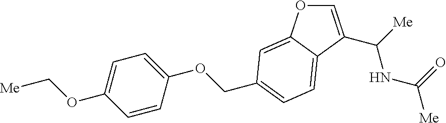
C1=C(C(NC(=O)[Me])[Me])C2=CC=C(COC3=CC=C(OC[Me])C=C3)C=C2O1
